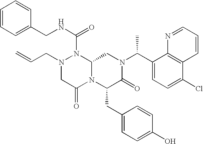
N1(CC=C)CC(=O)N2C(N1C(NCC1=CC=CC=C1)=O)CN(C(C1=CC=C(Cl)C3=C1N=CC=C3)C)C(=O)C2CC1=CC=C(O)C=C1
